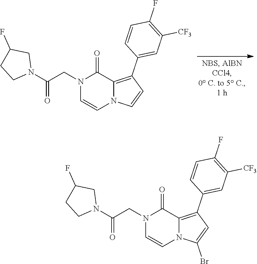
C1=CN2C=CC(C3=CC([CF3])=C(F)C=C3)=C2C(=O)N1CC(N1CCC(F)C1)=O.C1=CN2C(Br)=CC(C3=CC([CF3])=C(F)C=C3)=C2C(=O)N1CC(N1CCC(F)C1)=O
